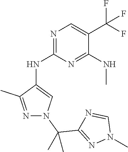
N1=C(NC2=CN(C(C)(C3=NN(C)C=N3)C)N=C2C)N=C(NC)C(C(F)(F)F)=C1
